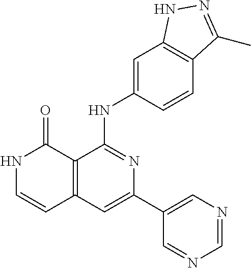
C12=C(C=C(C3=CN=CN=C3)N=C1NC1=CC3=C(C=C1)C(C)=NN3)C=CNC2=O
